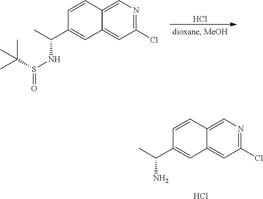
N1=C(Cl)C=C2C(=C1)C=CC(C(NS(=O)C(C)(C)C)C)=C2.Cl.N1=C(Cl)C=C2C(=C1)C=CC(C(N)C)=C2.Cl
